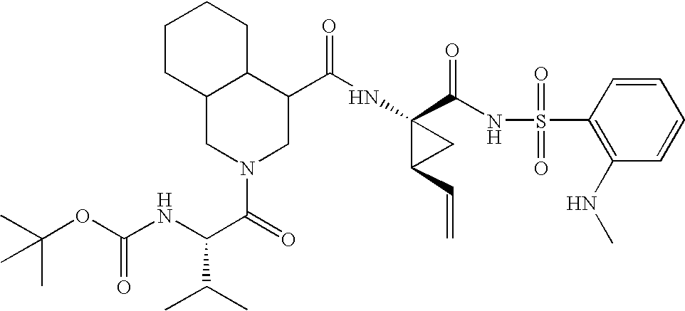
N(C1(C(NS(C2=C(NC)C=CC=C2)(=O)=O)=O)C(C=C)C1)C(=O)C1C2C(CN(C(=O)C(NC(OC(C)(C)C)=O)C(C)C)C1)CCCC2
